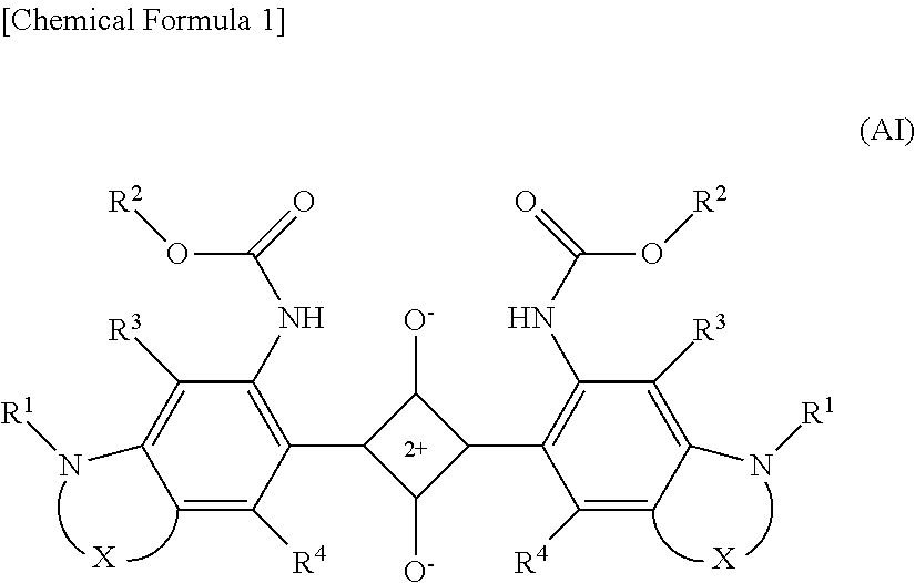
C1=C([R4])C(C2C([O-])C(C3=C(NC(=O)O[R2])C([R3])=C(N[R1])C=C3[R4])C2[O-])=C(NC(=O)O[R2])C([R3])=C1N[R1].[X].[X]
